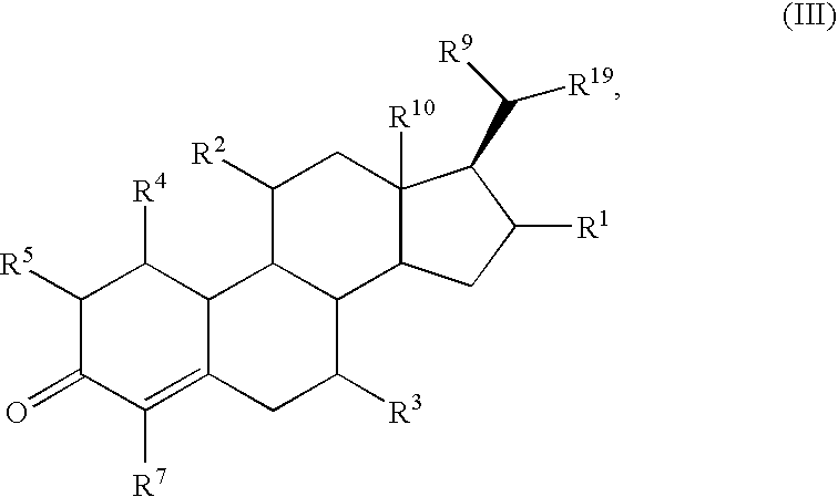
C12=C([R7])C(=O)C([R5])C([R4])C1C1C(C([R3])C2)C2C([R10])(CC1[R2])C(C([R19])[R9])C([R1])C2
